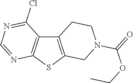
C12=C(SC3=C1C(Cl)=NC=N3)CN(C(=O)OCC)CC2
